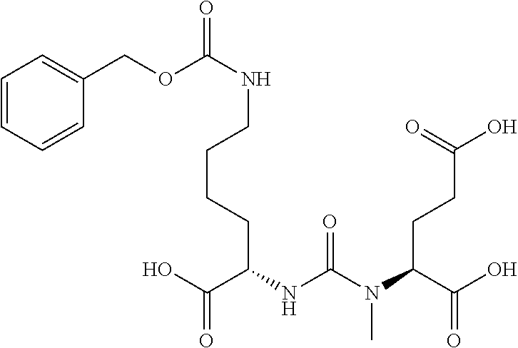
N(C(=O)NC(C(O)=O)CCCCNC(OCC1=CC=CC=C1)=O)(C(C(O)=O)CCC(=O)O)C
